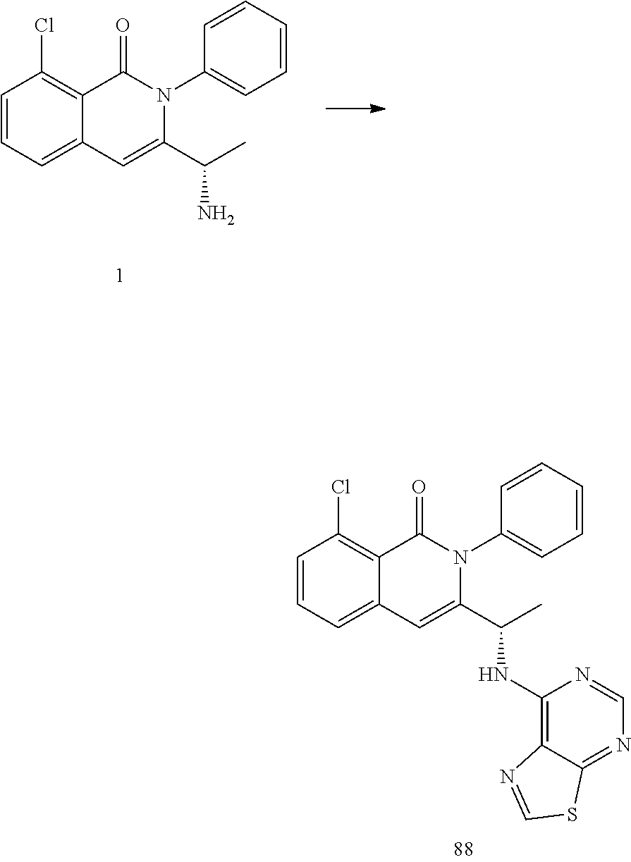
C1=CC=C2C(=C1Cl)C(=O)N(C1=CC=CC=C1)C(C(C)NC1=C3C(=NC=N1)SC=N3)=C2.C1=CC=C2C(=C1Cl)C(=O)N(C1=CC=CC=C1)C(C(C)N)=C2
